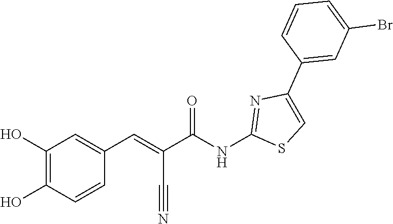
C1=C(Br)C=C(C2=CSC(NC(C(=CC3=CC(O)=C(O)C=C3)C#N)=O)=N2)C=C1
